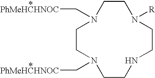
C1CN(C[PhMeHCHNOC])CCNCCN([R])CCN1C[PhMeHCHNOC]
